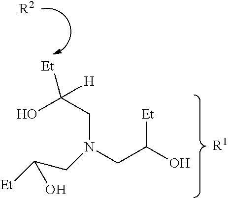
[R1].OC(CN(CC(O)[Et])CC([Et])O)([H])[Et].[R2]
